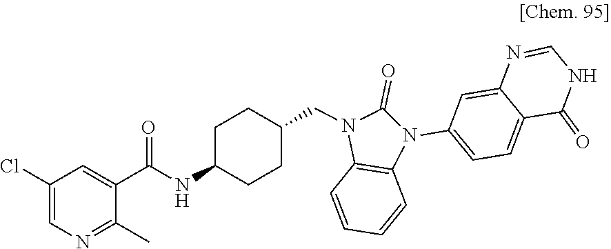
C1(C)=NC=C(Cl)C=C1C(=O)NC1CCC(CN2C(=O)N(C3=CC=C4C(=C3)N=CNC4=O)C3=C2C=CC=C3)CC1
